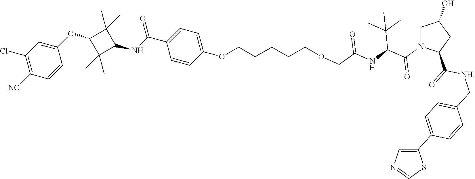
C1N(C(C(NC(COCCCCCOC2=CC=C(C(NC3C(C)(C)C(OC4=CC(Cl)=C([NC])C=C4)C3(C)C)=O)C=C2)=O)C(C)(C)C)=O)C(C([NH]CC2=CC=C(C3=CN=CS3)C=C2)=O)CC1O
